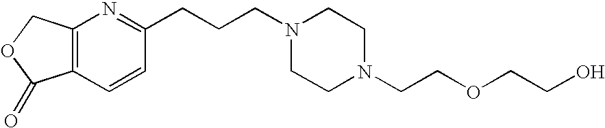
C12=C(C=CC(CCCN3CCN(CCOCCO)CC3)=N1)C(=O)OC2
